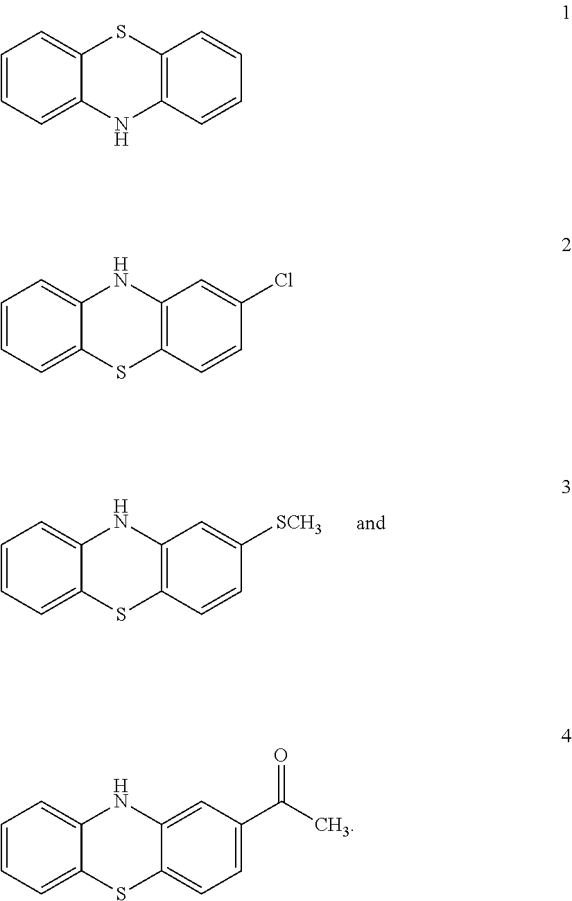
C1=CC=C2C(=C1)NC1=C(S2)C=CC([SCH3])=C1.C1=CC=C2C(=C1)SC1=C(N2)C=CC=C1.C1=CC=C2C(=C1)NC1=C(S2)C=CC(Cl)=C1.C1=CC=C2C(=C1)NC1=CC(C(=O)C)=CC=C1S2
